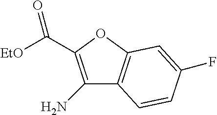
C(C1=C(N)C2=C(O1)C=C(F)C=C2)([EtO])=O
